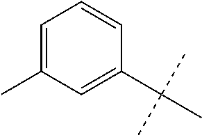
C1(C(C)(C)C)=CC(C)=CC=C1
